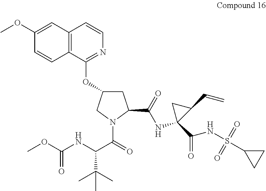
C12=C(C(OC3CC(C(NC4(C(NS(C5CC5)(=O)=O)=O)C(C=C)C4)=O)N(C(=O)C(NC(OC)=O)C(C)(C)C)C3)=NC=C1)C=CC(OC)=C2
